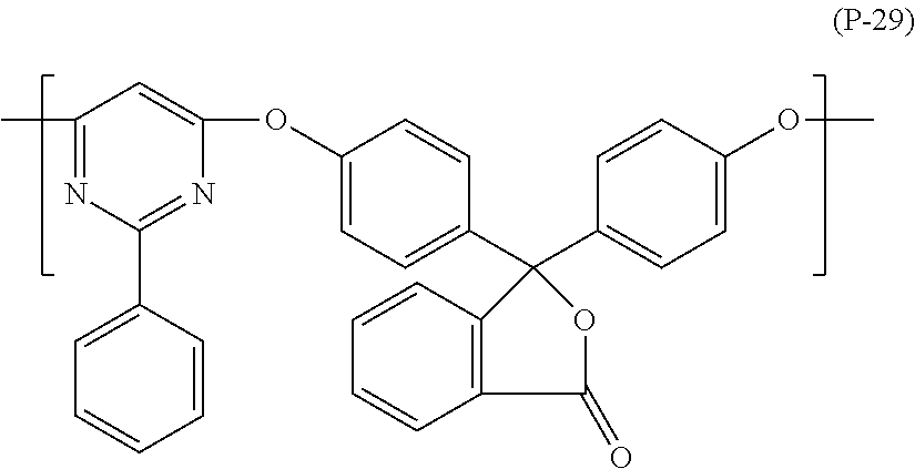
O(C1=CC=C(C2(C3=CC=C(OC)C=C3)OC(=O)C3=C2C=CC=C3)C=C1)C1=CC(C)=NC(C2=CC=CC=C2)=N1
